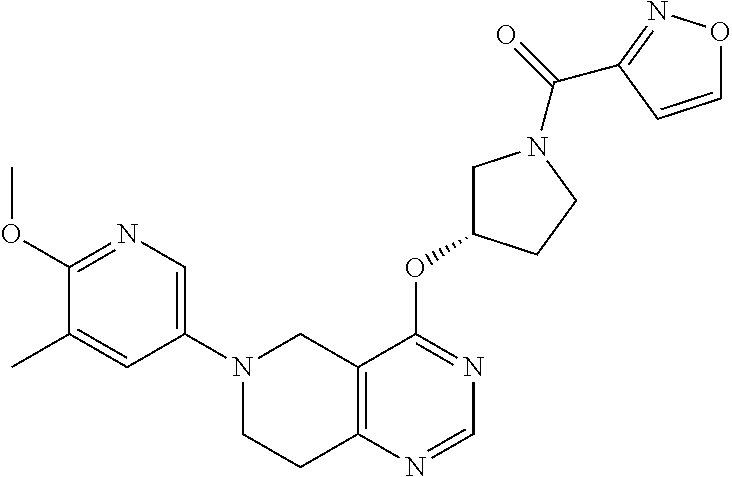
C1(N2CCC3=C(C2)C(OC2CN(C(=O)C4=NOC=C4)CC2)=NC=N3)=CN=C(OC)C(C)=C1
